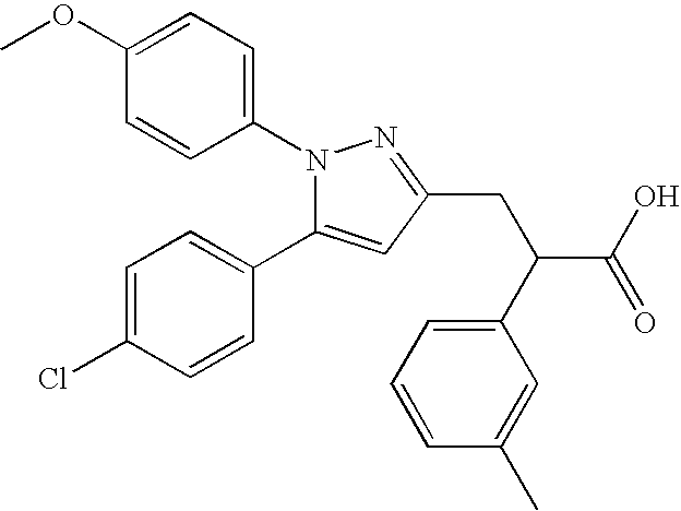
COC1=CC=C(N2C(C3=CC=C(Cl)C=C3)=CC(CC(C(O)=O)C3=CC=CC(C)=C3)=N2)C=C1
